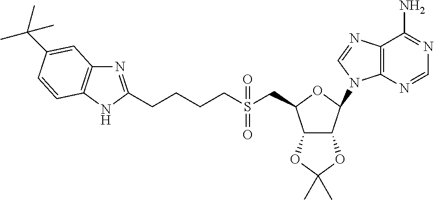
C12=C(N=CN=C1N)N(C1OC(CS(CCCCC3=NC4=C(N3)C=CC(C(C)(C)C)=C4)(=O)=O)C3C1OC(C)(C)O3)C=N2
